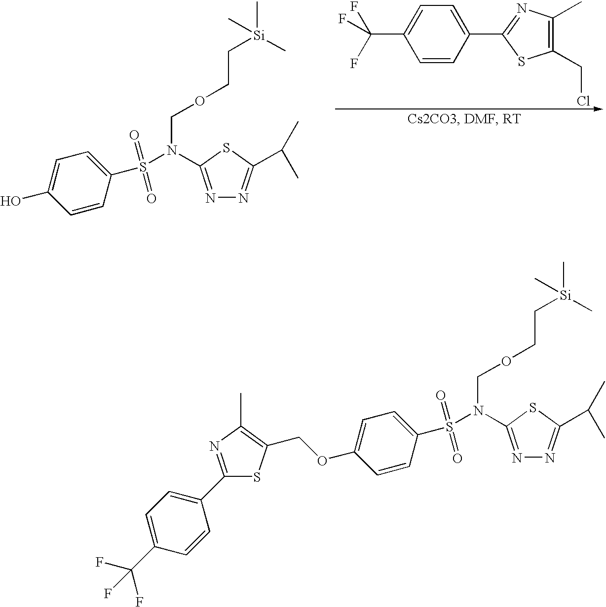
C1(C2=CC=C(C(F)(F)F)C=C2)=NC(C)=C(CCl)S1.C1=CC(S(=O)(=O)N(C2=NN=C(C(C)C)S2)COCC[Si](C)(C)C)=CC=C1O.C1=CC(S(=O)(=O)N(C2=NN=C(C(C)C)S2)COCC[Si](C)(C)C)=CC=C1OCC1=C(C)N=C(C2=CC=C(C(F)(F)F)C=C2)S1
